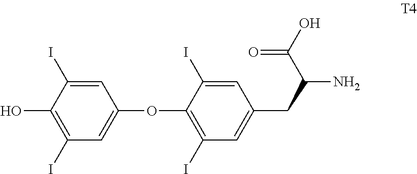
C1=C(I)C(O)=C(I)C=C1OC1=C(I)C=C(CC(N)C(O)=O)C=C1I
